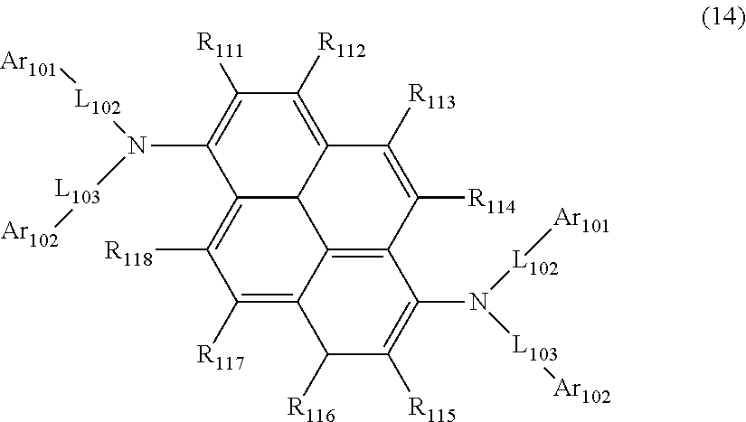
C12=C([R118])C([R117])=C3C4=C(C([R114])=C([R113])C(=C([R112])C([R111])=C1N([L102][Ar101])[L103][Ar102])C24)C(N([L102][Ar101])[L103][Ar102])=C([R115])C3[R116]
